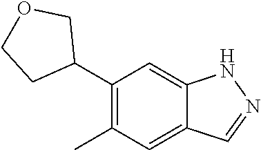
C1(C2COCC2)=C(C)C=C2C(=C1)NN=C2
